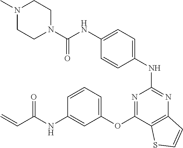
C1=CC(NC2=NC3=C(C(OC4=CC=CC(NC(C=C)=O)=C4)=N2)SC=C3)=CC=C1NC(N1CCN(C)CC1)=O
